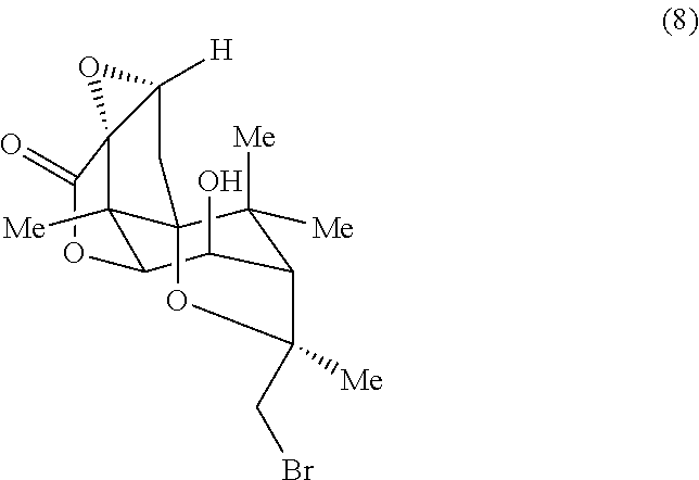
C12([Me])C3C(O)C4C([Me])([Me])C1(CC1([H])C2(C(=O)O3)O1)OC4([Me])CBr
